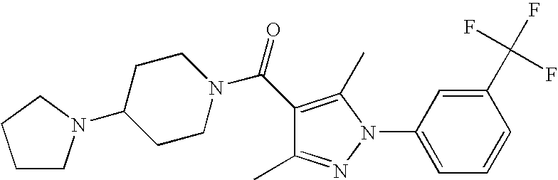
C1(C(=O)N2CCC(N3CCCC3)CC2)=C(C)N(C2=CC=CC(C(F)(F)F)=C2)N=C1C
